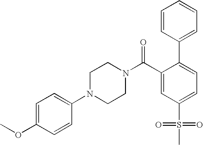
C1(OC)=CC=C(N2CCN(C(C3=CC(S(=O)(=O)C)=CC=C3C3=CC=CC=C3)=O)CC2)C=C1
